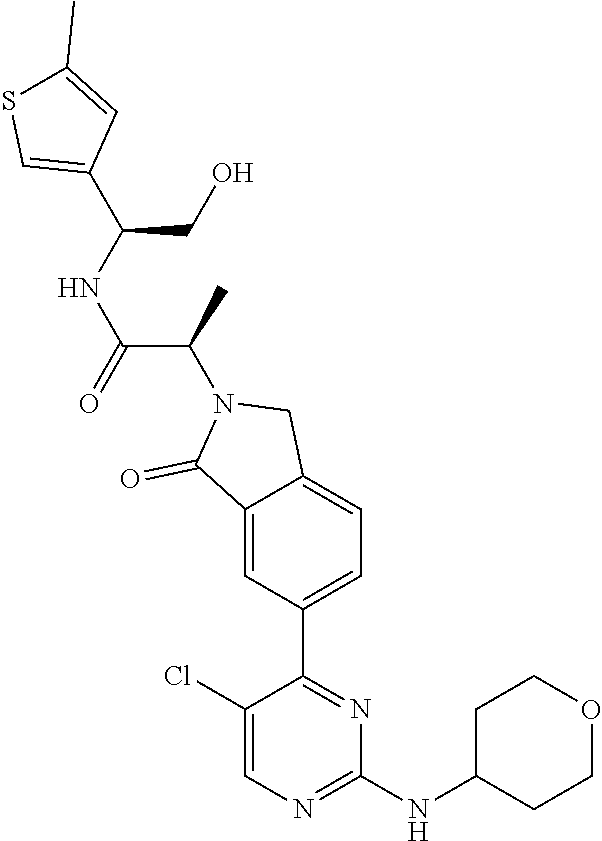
C1(NC2CCOCC2)=NC=C(Cl)C(C2=CC=C3C(=C2)C(=O)N(C(C)C(NC(CO)C2=CSC(C)=C2)=O)C3)=N1
